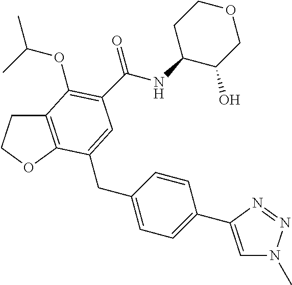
C12=C(OCC1)C(CC1=CC=C(C3=CN(C)N=N3)C=C1)=CC(C(NC1C(O)COCC1)=O)=C2OC(C)C
